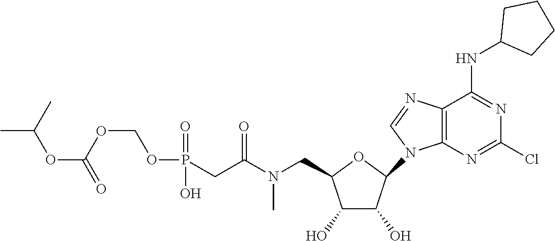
O1C(CN(C(CP(=O)(O)OCOC(=O)OC(C)C)=O)C)C(O)C(O)C1N1C=NC2=C1N=C(Cl)N=C2NC1CCCC1
